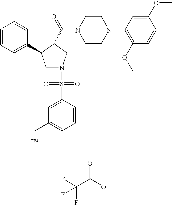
C1N(S(C2=CC(C)=CC=C2)(=O)=O)CC(C(=O)N2CCN(C3=C(OC)C=CC(OC)=C3)CC2)C1C1=CC=CC=C1.O=C(O)C(F)(F)F
